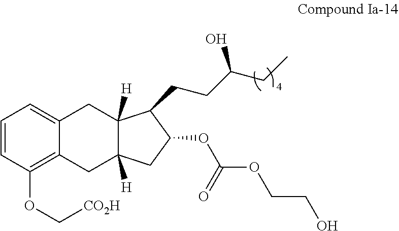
C1=CC(OC[CO2H])=C2C(=C1)CC1([H])C([H])(C2)CC(OC(=O)OCCO)C1CCC(CC)O
